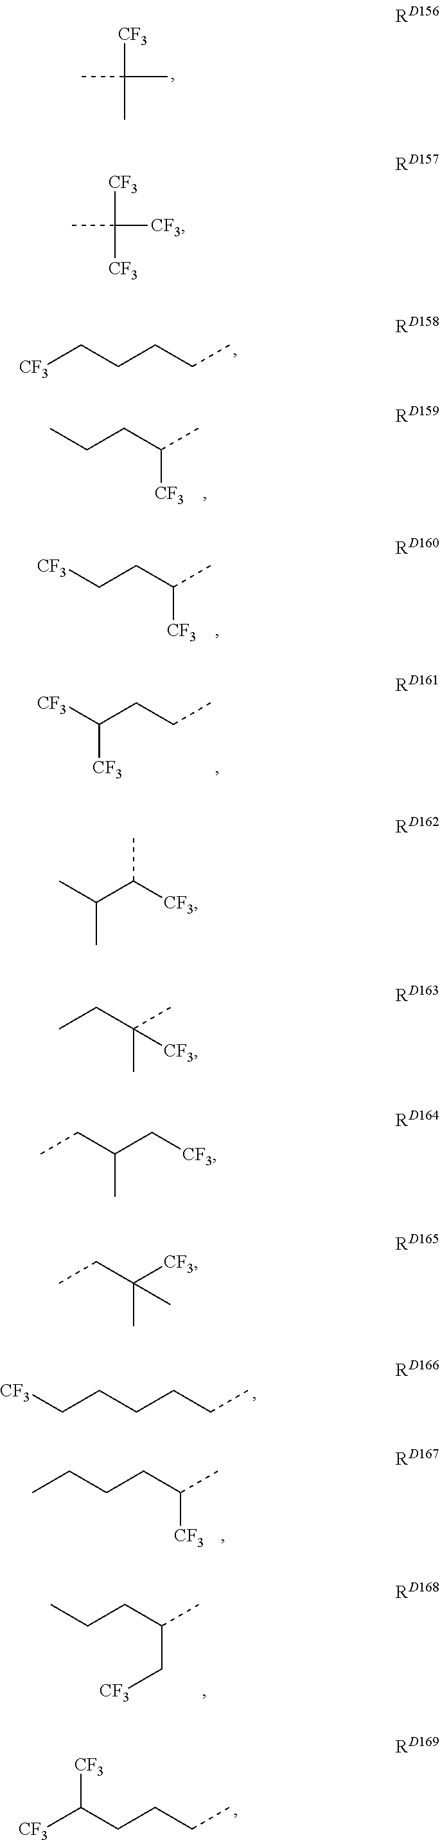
CC(C)([CF3])C.CC([CF3])([CF3])[CF3].[CF3]CCCCC.CCCC(C)[CF3].[CF3]CCC(C)[CF3].[CF3]C(CCC)[CF3].[CF3]CCCCCC.CCCCC(C)[CF3].CCCC(C)C[CF3].[CF3]C(CCCC)[CF3].CC(C([CF3])C)C.CCC(C)(C)[CF3].C(C(C[CF3])C)C.C(C([CF3])(C)C)C
